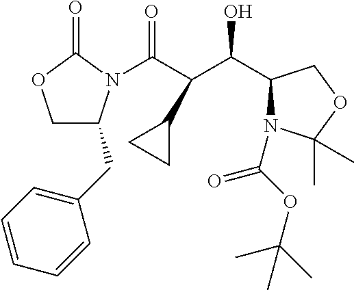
C1C(CC2=CC=CC=C2)N(C(C(C(C2N(C(=O)OC(C)(C)C)C(C)(C)OC2)O)C2CC2)=O)C(=O)O1
